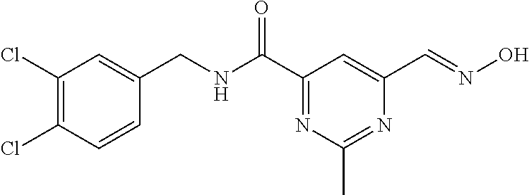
C1(Cl)=C(Cl)C=CC(CNC(C2=NC(C)=NC(C=NO)=C2)=O)=C1
